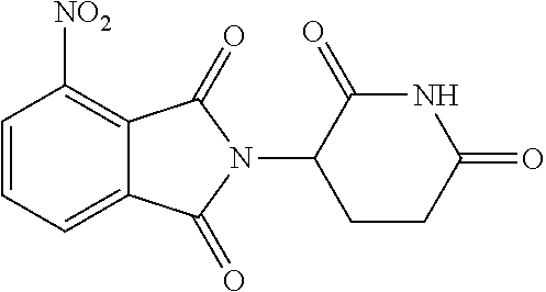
C1=CC=C2C(=C1[NO2])C(=O)N(C1CCC(=O)NC1=O)C2=O
